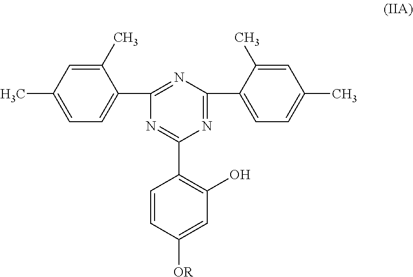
C1(C)=CC(C)=CC=C1C1=NC(C2=CC=C(C)C=C2C)=NC(C2=C(O)C=C([OR])C=C2)=N1
